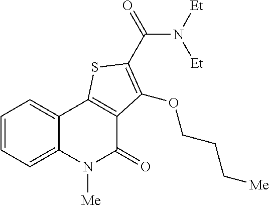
C1=CC=C2C(=C1)C1=C(C(=O)N2[Me])C(OCCC[Me])=C(C(N([Et])[Et])=O)S1
